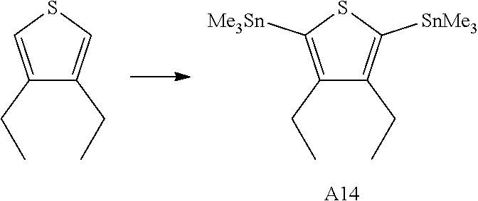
C1(CC)=CSC=C1CC.C1(CC)=C([Me3Sn])SC([SnMe3])=C1CC.[A14]
